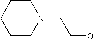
C1CCCN(CCO)C1
